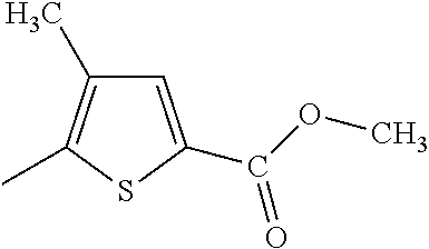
C1=C(C(OC)=O)SC(C)=C1C
